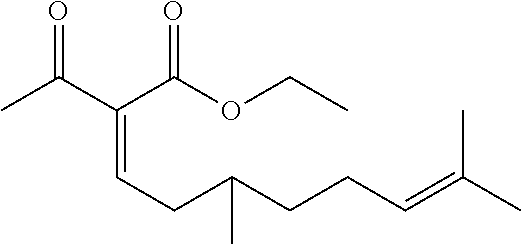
C(=CCC(CCC=C(C)C)C)(C(C)=O)C(OCC)=O
